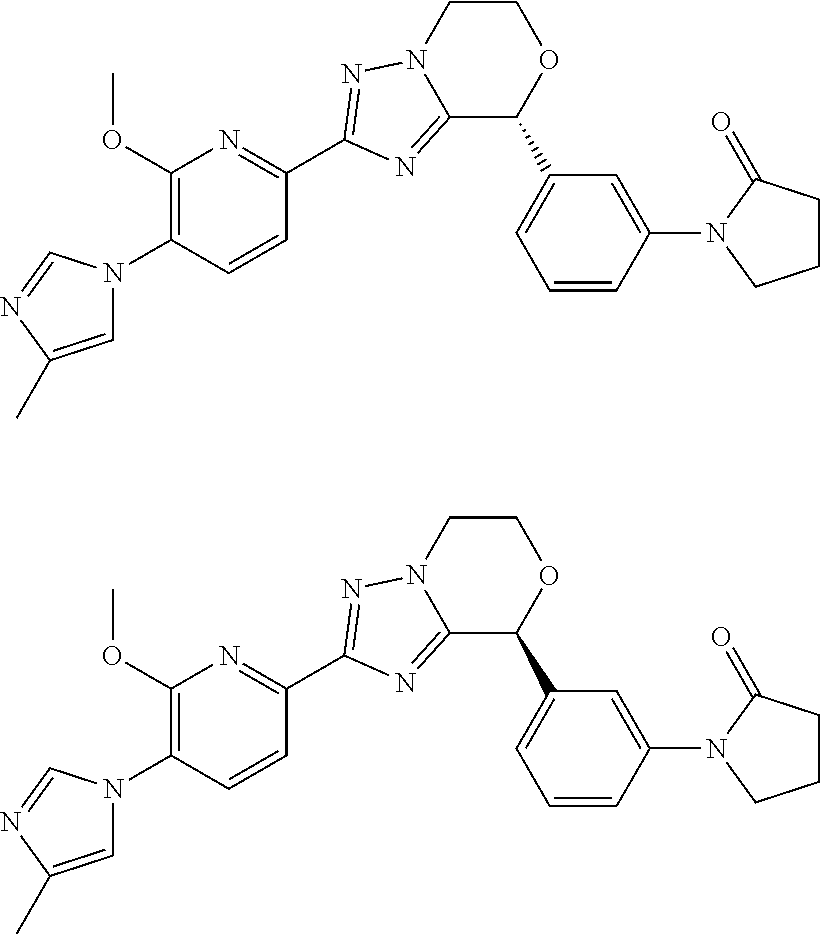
C12=NC(C3=NC(OC)=C(N4C=C(C)N=C4)C=C3)=NN1CCOC2C1=CC=CC(N2CCCC2=O)=C1.C12=NC(C3=NC(OC)=C(N4C=C(C)N=C4)C=C3)=NN1CCOC2C1=CC=CC(N2CCCC2=O)=C1
